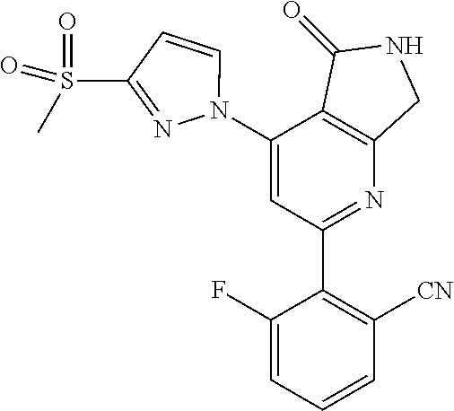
C1(N2C=CC(S(C)(=O)=O)=N2)=CC(C2=C([CN])C=CC=C2F)=NC2=C1C(=O)NC2
